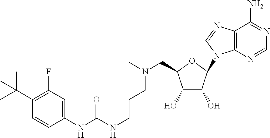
C12=C(N=CN=C1N)N(C1C(O)C(O)C(CN(C)CCCNC(NC3=CC(F)=C(C(C)(C)C)C=C3)=O)O1)C=N2
